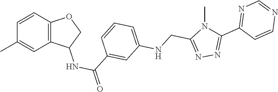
C1=C(C)C=CC2=C1C(NC(C1=CC(NCC3=NN=C(C4=NC=NC=C4)N3C)=CC=C1)=O)CO2
